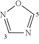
C1=NOC=N1
